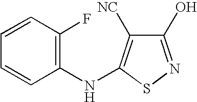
C1(O)=NSC(NC2=C(F)C=CC=C2)=C1[NC]
